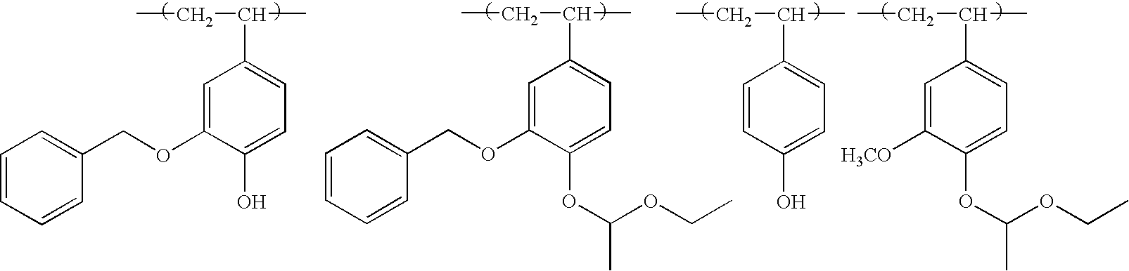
CCC(C)C1=CC=C(O)C(OCC2=CC=CC=C2)=C1.CCC(C)C1=CC=C(OC(OCC)C)C(OCC2=CC=CC=C2)=C1.CCC(C)C1=CC=C(O)C=C1.CCC(C)C1=CC=C(OC(OCC)C)C([H3CO])=C1
